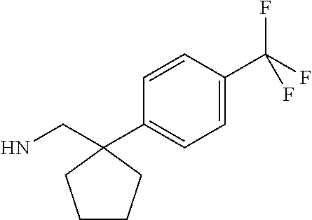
C1=C(C(F)(F)F)C=CC(C2(CN)CCCC2)=C1
